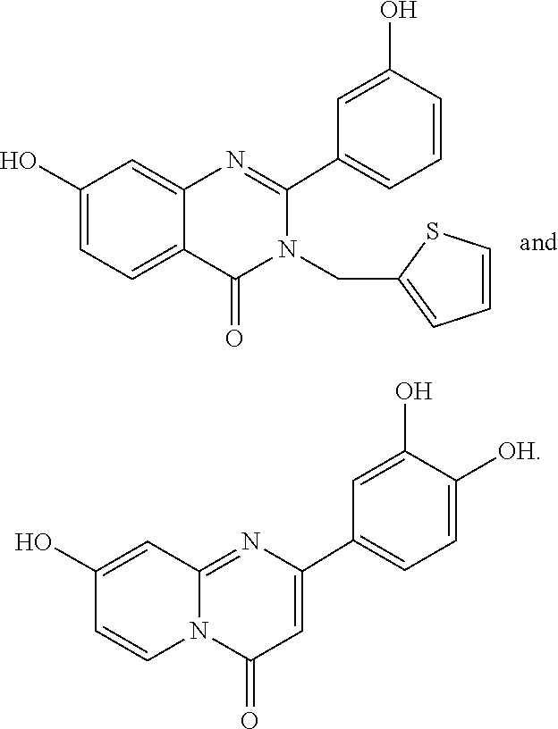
C1=C(O)C=CC=C1C1=NC2=CC(O)=CC=C2C(=O)N1CC1=CC=CS1.C1=C(O)C([OH])=CC=C1C1=CC(=O)N2C=CC(O)=CC2=N1
